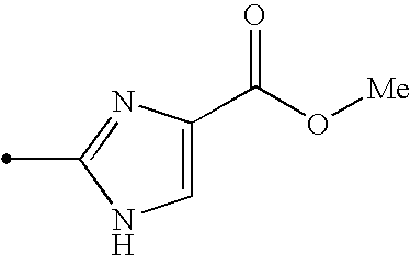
C1=C(C(O[Me])=O)N=C(C)N1
